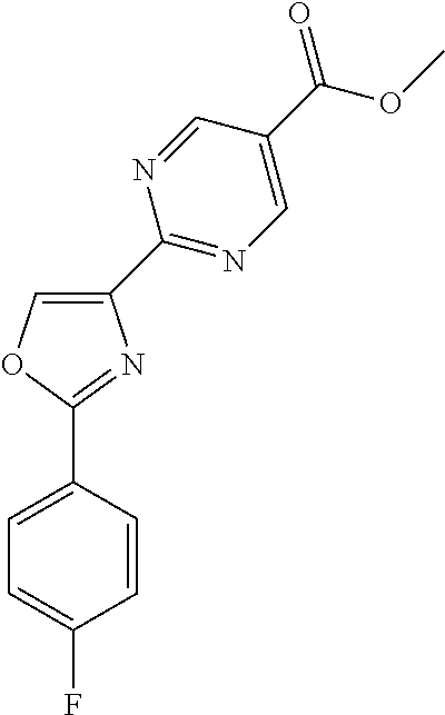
C1=C(C2=NC=C(C(OC)=O)C=N2)N=C(C2=CC=C(F)C=C2)O1
